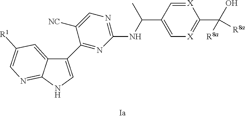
C1=C([NC])C(C2=CNC3=NC=C([R1])C=C23)=NC(NC(C2=C[X]=C(C(O)([R8a])[R8a])[X]=C2)C)=N1
